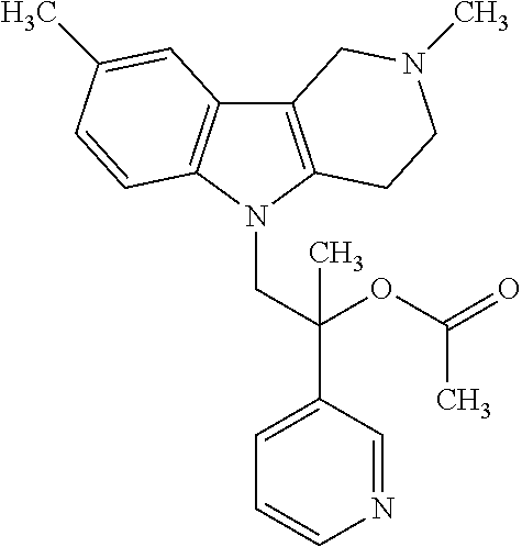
C12=C(N(CC(C3=CC=CN=C3)(OC(=O)C)C)C3=C1C=C(C)C=C3)CCN(C)C2
